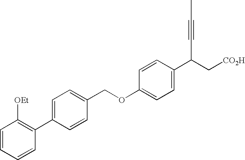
C1=C(C2=C([OEt])C=CC=C2)C=CC(COC2=CC=C(C(C#CC)C[CO2H])C=C2)=C1
